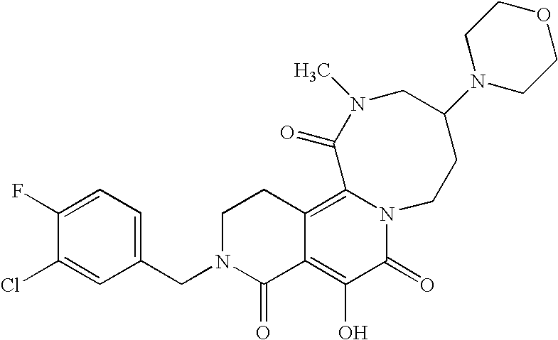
C1(CN2C(=O)C3=C(O)C(=O)N4C(=C3CC2)C(=O)N(C)CC(N2CCOCC2)CC4)=CC=C(F)C(Cl)=C1
